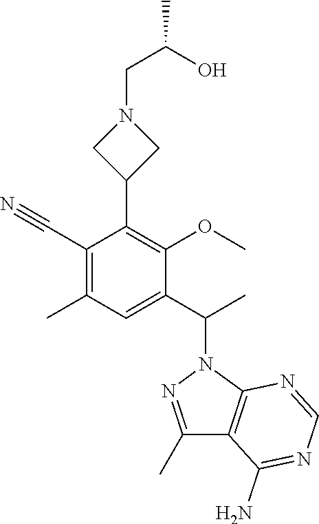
C1(C(C)N2N=C(C)C3=C2N=CN=C3N)=CC(C)=C(C#N)C(C2CN(CC(O)C)C2)=C1OC
